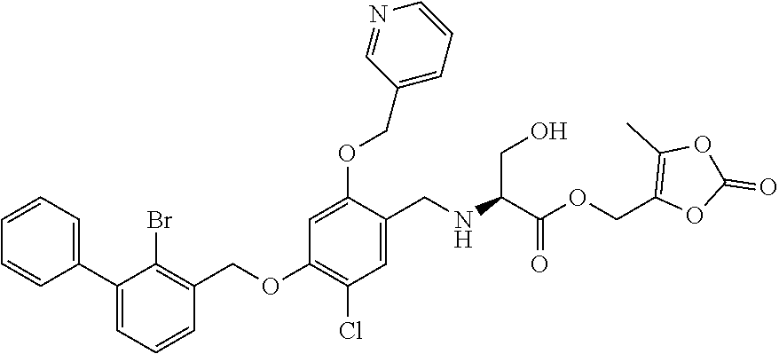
C1=CC=C(C2=CC=CC(COC3=C(Cl)C=C(CNC(CO)C(OCC4=C(C)OC(=O)O4)=O)C(OCC4=CC=CN=C4)=C3)=C2Br)C=C1
